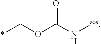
*COC(N[**])=O
